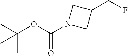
CC(C)(OC(N1CC(CF)C1)=O)C
